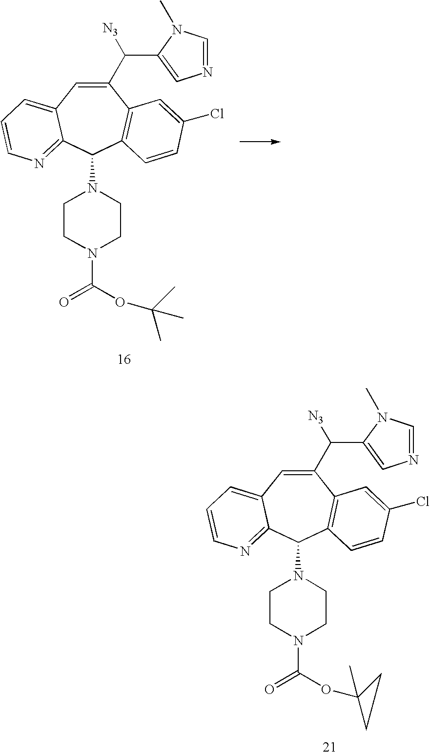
C1(C([N3])C2=CN=CN2C)=CC2=CC=CN=C2C(N2CCN(C(=O)OC3(C)CC3)CC2)C2=C1C=C(Cl)C=C2.C1(C([N3])C2=CN=CN2C)=CC2=CC=CN=C2C(N2CCN(C(=O)OC(C)(C)C)CC2)C2=C1C=C(Cl)C=C2
